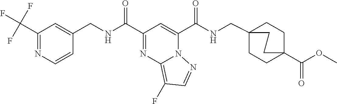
C1=CC(CNC(=O)C2=NC3=C(F)C=NN3C(C(=O)NCC34CCC(C(=O)OC)(CC3)CC4)=C2)=CC(C(F)(F)F)=N1
